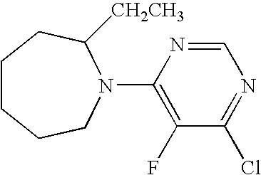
N1=C(Cl)C(F)=C(N2C([CH2CH3])CCCCC2)N=C1
